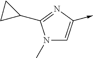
N1(C)C=C(->C)N=C1C1CC1
